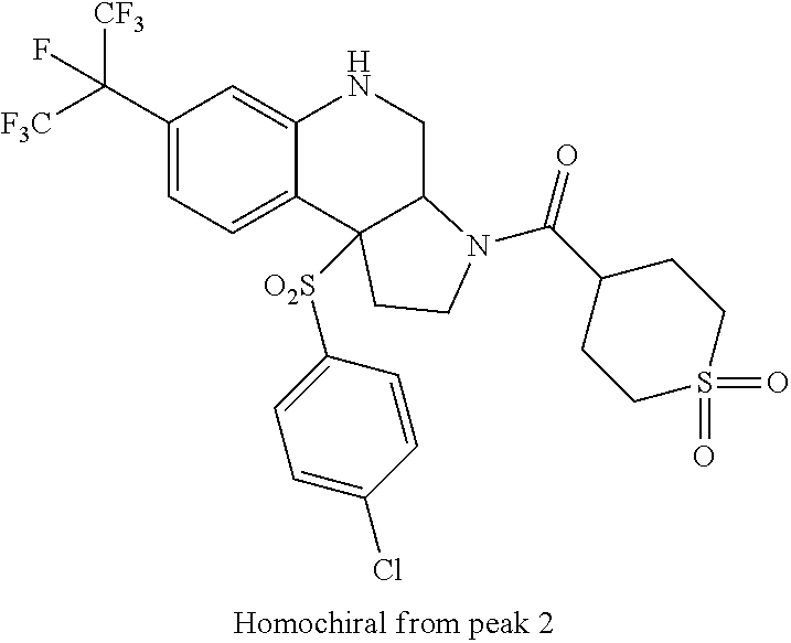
C1(C([CF3])([F3C])F)=CC=C2C(=C1)NCC1C2([O2S]C2=CC=C(Cl)C=C2)CCN1C(=O)C1CCS(=O)(=O)CC1
